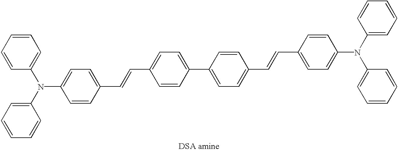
C1=CC(N(C2=CC=CC=C2)C2=CC=C(C=CC3=CC=C(C4=CC=C(C=CC5=CC=C(N(C6=CC=CC=C6)C6=CC=CC=C6)C=C5)C=C4)C=C3)C=C2)=CC=C1
